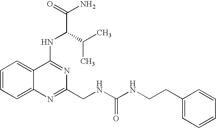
C12=CC=CC=C1N=C(CNC(NCCC1=CC=CC=C1)=O)N=C2NC(C(N)=O)C(C)C
